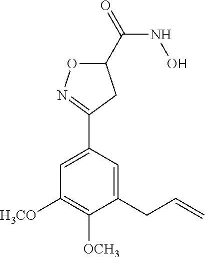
C1(C(=O)NO)ON=C(C2=CC([H3CO])=C([OCH3])C(CC=C)=C2)C1
